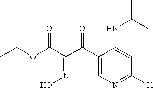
C(C1=CN=C(Cl)C=C1NC(C)C)(C(C(OCC)=O)=NO)=O
